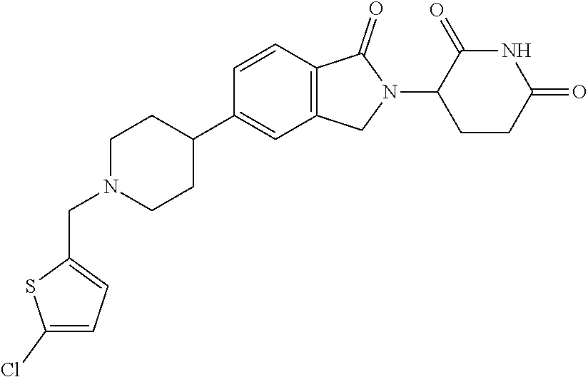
C1N(CC2=CC=C(Cl)S2)CCC(C2=CC3=C(C=C2)C(=O)N(C2CCC(=O)NC2=O)C3)C1
